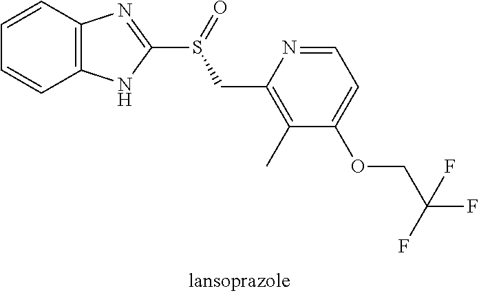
C1=CC2=C(C=C1)NC(S(=O)CC1=C(C)C(OCC(F)(F)F)=CC=N1)=N2
